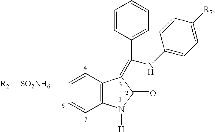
C1=CC2=C(C=C1[SO2NH6][R2])C(=C(C1=CC=CC=C1)NC1=CC=C([R7])C=C1)C(=O)N2[H]
